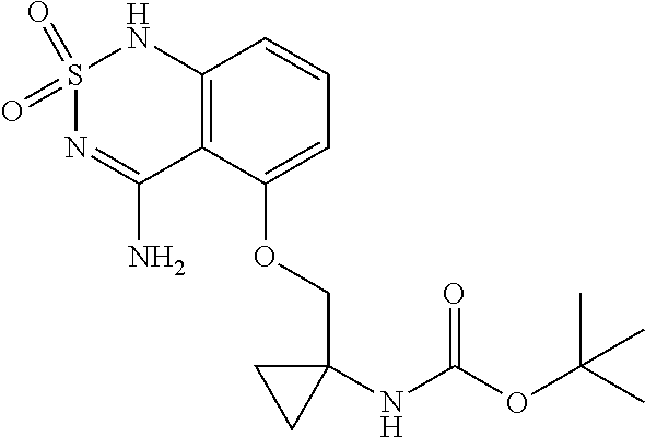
C12=C(C(OCC3(NC(OC(C)(C)C)=O)CC3)=CC=C1)C(N)=NS(=O)(=O)N2
